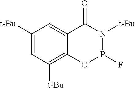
C1([t-Bu])=CC([t-Bu])=C2C(=C1)C(=O)N([t-Bu])P(F)O2
